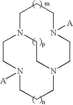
C1CCN([A])CCN2CCCN([A])CCN1CC2
